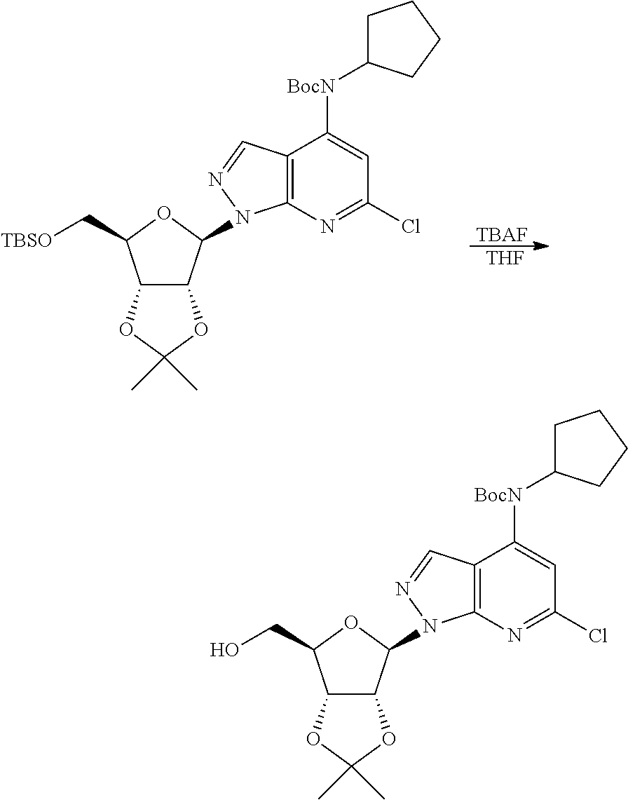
[THF].[TBAF].C12=C(N=C(Cl)C=C1[BocN]C1CCCC1)N(C1C3C(C(C[TBSO])O1)OC(C)(C)O3)N=C2.C12=C(N=C(Cl)C=C1[BocN]C1CCCC1)N(C1C3C(C(CO)O1)OC(C)(C)O3)N=C2
